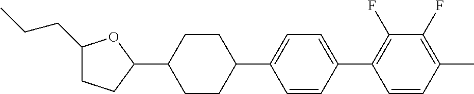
C1(CCC)CCC(C2CCC(C3=CC=C(C4=C(F)C(F)=C(C)C=C4)C=C3)CC2)O1
